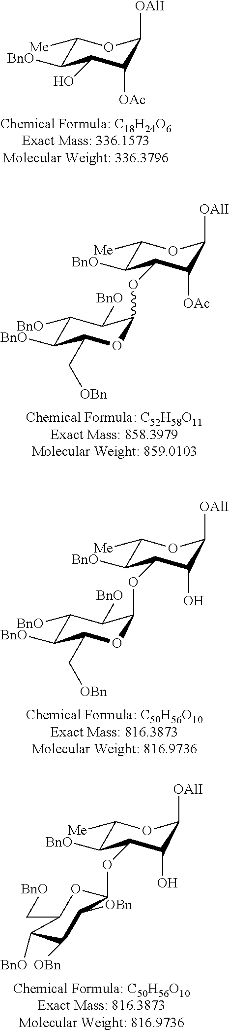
C1([Me])C([BnO])C(O)C([OAc])C([OAlI])O1.C1([BnO])C([BnO])C(C[OBn])OC(OC2C([BnO])C([Me])OC([OAlI])C2[OAc])C1[BnO].C1([BnO])C([BnO])C(C[OBn])OC(OC2C([BnO])C([Me])OC([OAlI])C2O)C1[BnO].C1([Me])C([BnO])C(OC2OC(C[BnO])C([BnO])C([OBn])C2[OBn])C(O)C([OAlI])O1
